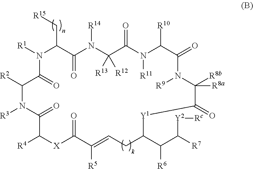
N1([R1])C(=O)C([R2])N([R3])C(=O)C([R4])[X]C(=O)C([R5])=CCC(C([R6])C([R7])[Y2][Rc])[Y1]C(=O)C([R8a])([R8b])N([R9])C(=O)C([R10])N([R11])C(=O)C([R13])([R12])N([R14])C(=O)C1C[R15]
